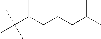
C(C(CCCC(C)C)C)(C)(C)C
